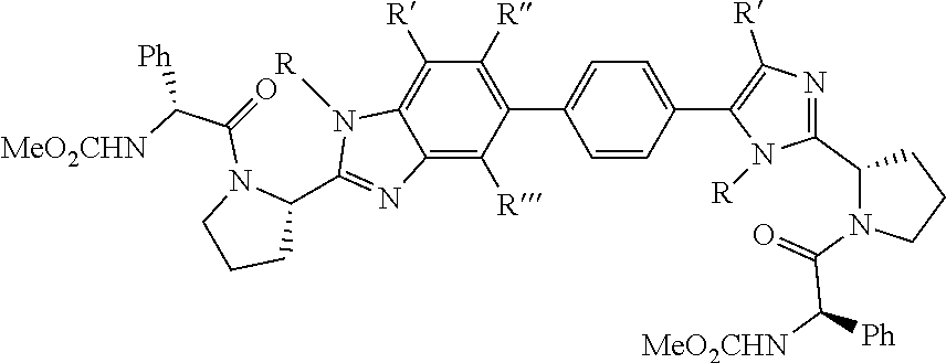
C12=C([R])C(C3=CC=C(C4=C([R])N=C(C5N(C(C([Ph])[MeO2CHN])=O)CCC5)N4[R])C=C3)=C([R])C([R])=C1N([R])C(C1N(C(C([Ph])[MeO2CHN])=O)CCC1)=N2
